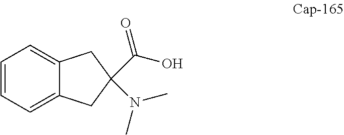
C12=CC=CC=C1CC(C(=O)O)(N(C)C)C2
